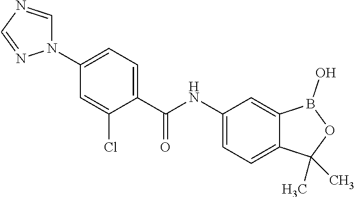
C1=C(Cl)C(C(NC2=CC=C3C(=C2)B(O)OC3(C)C)=O)=CC=C1N1C=NC=N1
